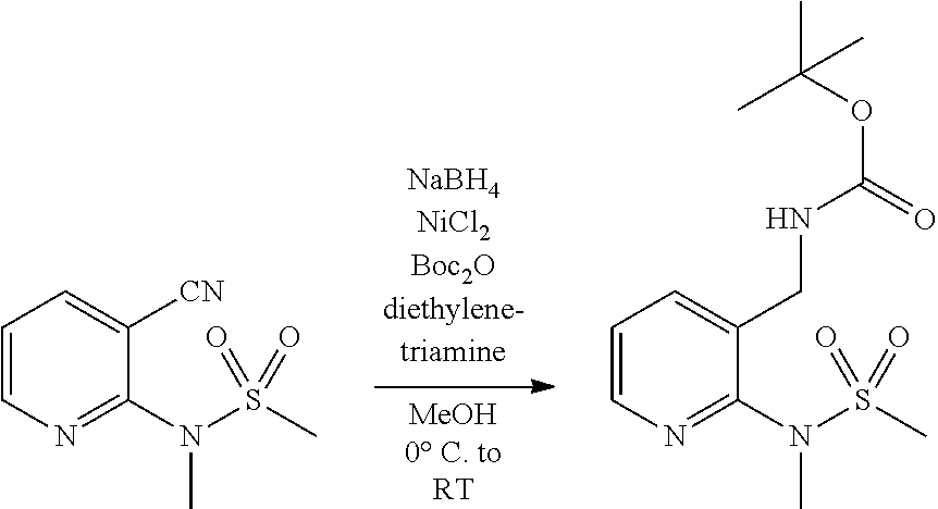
C1=CN=C(N(S(C)(=O)=O)C)C([CN])=C1.C1=CN=C(N(S(C)(=O)=O)C)C(CNC(=O)OC(C)(C)C)=C1
